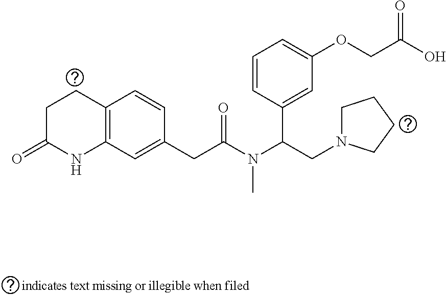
C12=C(C=C(CC(N(C(CN3CCCC3)C3=CC(OCC(O)=O)=CC=C3)C)=O)C=C1)NC(=O)CC2
